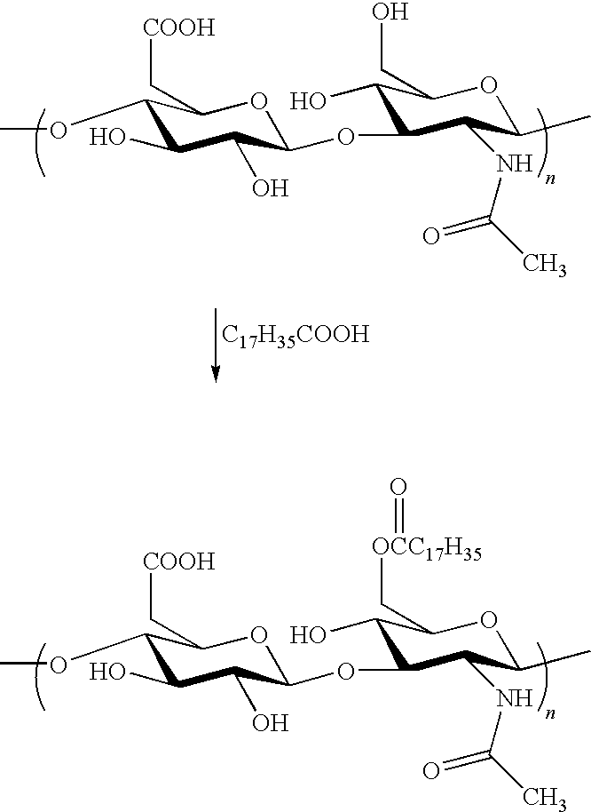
C1(OC)C(O)C(O)C(OC2C(O)C(CO)OC(C)C2NC(C)=O)OC1C[COOH].[C17H35COOH].C1(OC)C(O)C(O)C(OC2C(O)C(C[OCC17H35]=O)OC(C)C2NC(C)=O)OC1C[COOH]
